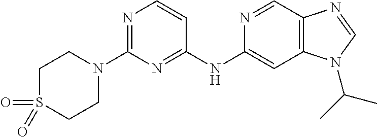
N1=CC2=C(C=C1NC1=NC(N3CCS(=O)(=O)CC3)=NC=C1)N(C(C)C)C=N2
